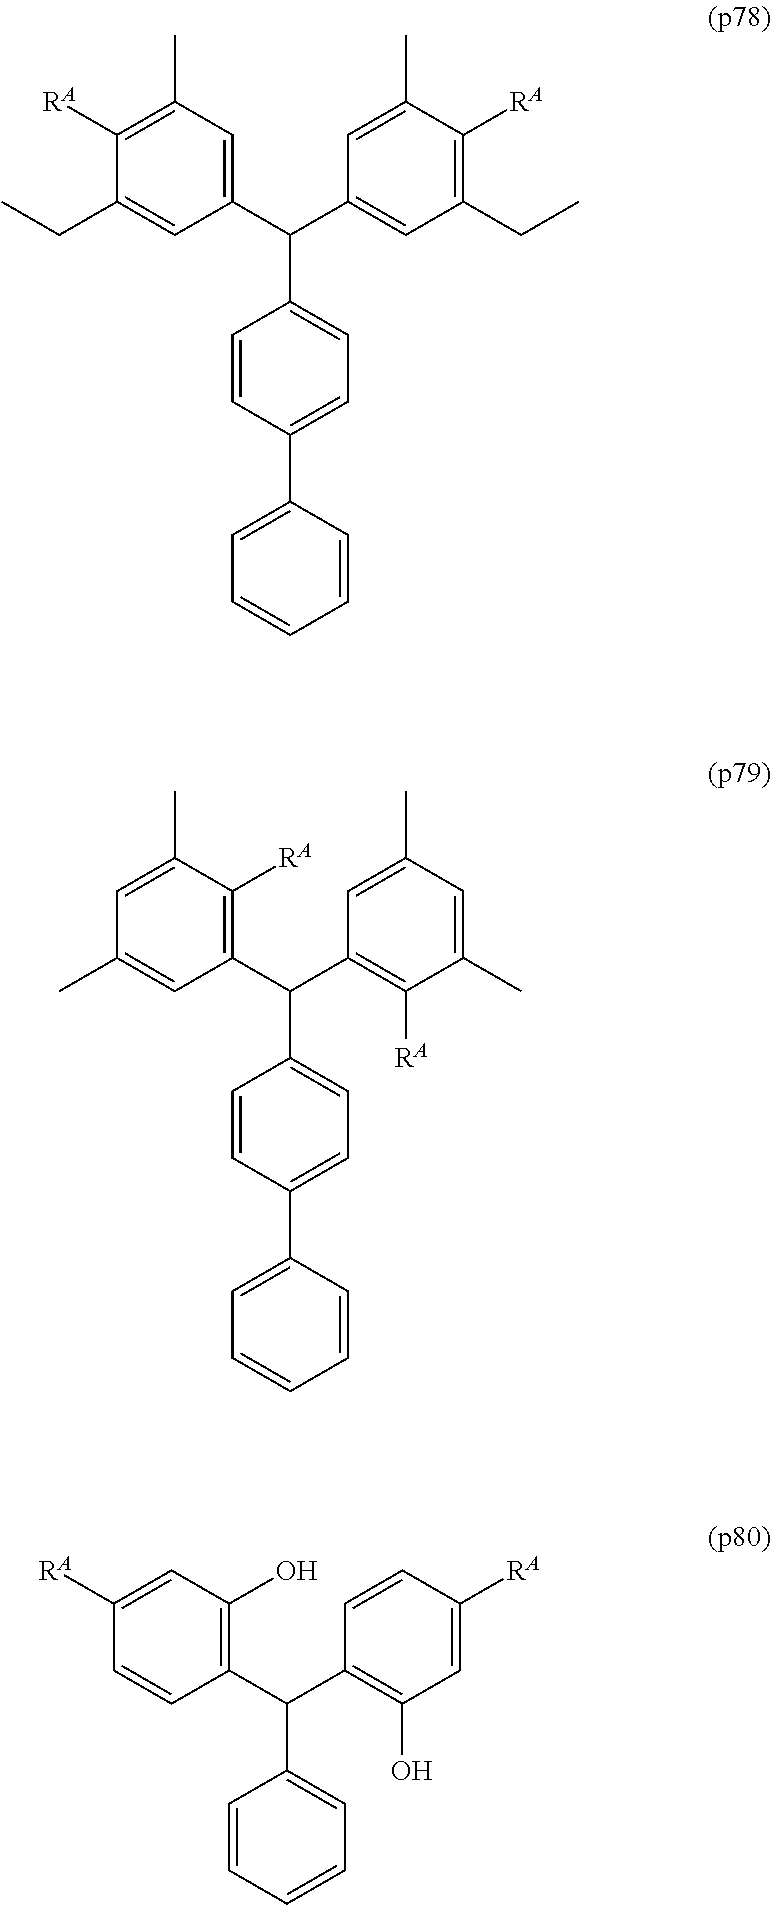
C1(C(C2=CC=C(C3=CC=CC=C3)C=C2)C2=CC(CC)=C([RA])C(C)=C2)=CC(C)=C([RA])C(CC)=C1.C1(C(C2=CC=C(C3=CC=CC=C3)C=C2)C2=C([RA])C(C)=CC(C)=C2)=C([RA])C(C)=CC(C)=C1.C1(C(C2=CC=CC=C2)C2=C(O)C=C([RA])C=C2)=C(O)C=C([RA])C=C1
